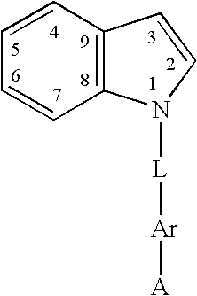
C12=C(C=CC=C1)C=CN2[L][Ar][A]
